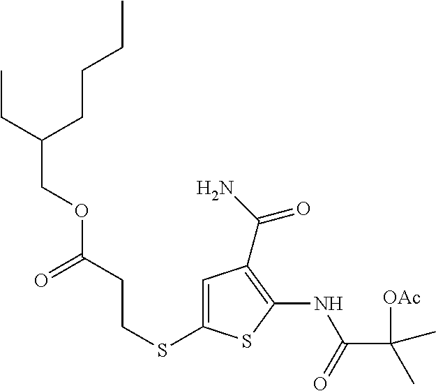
C1=C(SCCC(OCC(CC)CCCC)=O)SC(NC(C([OAc])(C)C)=O)=C1C(N)=O
